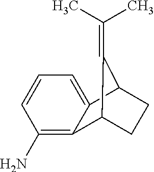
C1(N)=C2C(=CC=C1)C1CCC2C1=C(C)C
